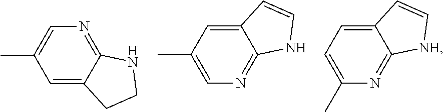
CC1=CN=C2C(=C1)CCN2.CC1=CN=C2C(=C1)C=CN2.C1=C(C)N=C2C(=C1)C=C[NH]2
